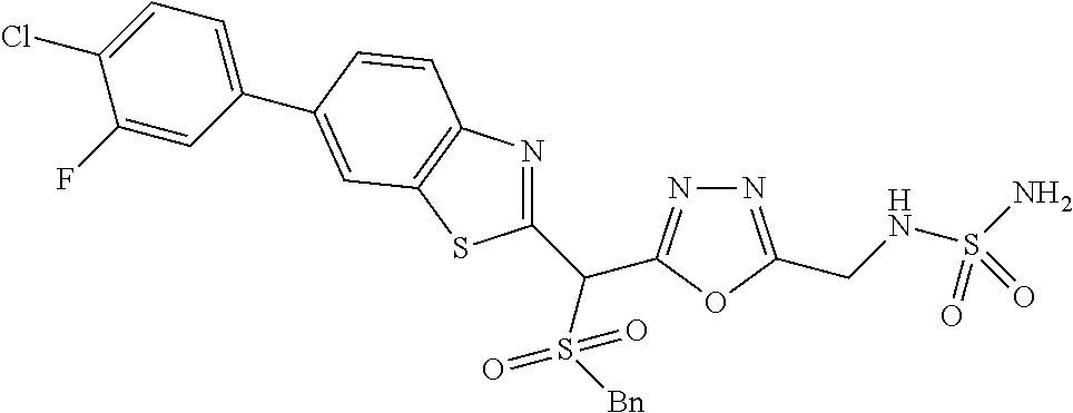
C1(C(S([Bn])(=O)=O)C2=NN=C(CNS(N)(=O)=O)O2)=NC2=C(S1)C=C(C1=CC=C(Cl)C(F)=C1)C=C2
